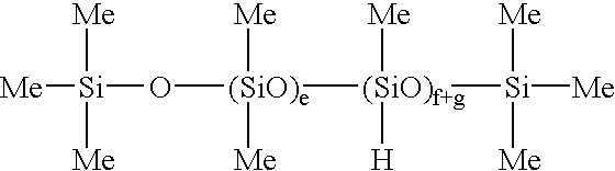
[Me][Si](O[(SiO)e]([Me])([Me])[(SiO)f+g]([Si]([Me])([Me])[Me])([Me])[H])([Me])[Me]
